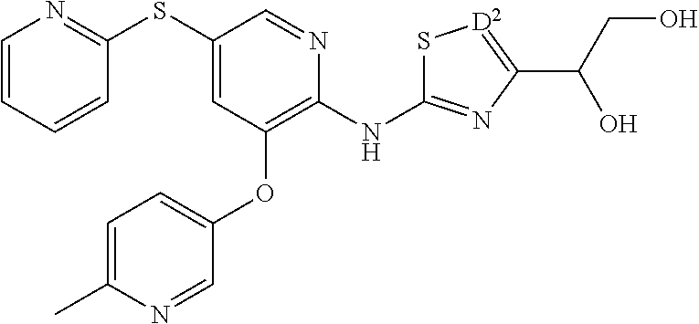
C1=CC=CC(SC2=CC(OC3=CC=C(C)N=C3)=C(NC3=NC(C(CO)O)=[D2]S3)N=C2)=N1
